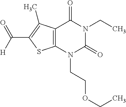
C12=C(N(CCOCC)C(=O)N(CC)C1=O)SC(C([H])=O)=C2C
